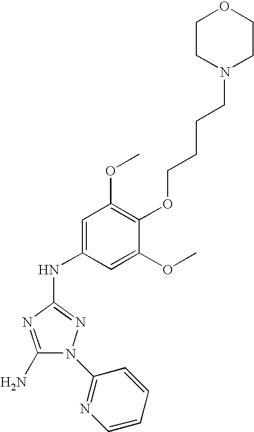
C1(N)=NC(NC2=CC(OC)=C(OCCCCN3CCOCC3)C(OC)=C2)=NN1C1=NC=CC=C1
